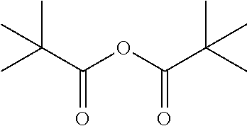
CC(C(=O)OC(C(C)(C)C)=O)(C)C
